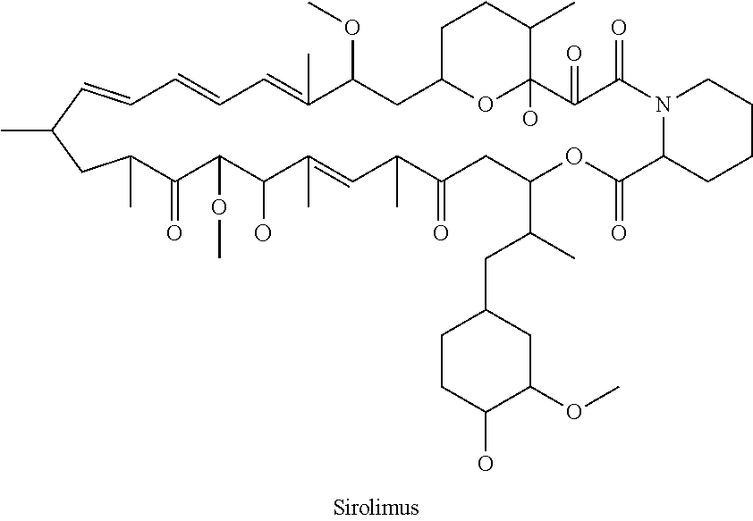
C1(C)CC(C)C=CC=CC=C(C)C(OC)CC2OC(O)(C(C)CC2)C(=O)C(=O)N2C(CCCC2)C(=O)OC(C(C)CC2CCC(O)C(OC)C2)CC(=O)C(C)C=C(C)C(O)C(OC)C1=O
